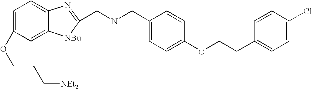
C1=C(OCCC[NEt2])C=C2C(=C1)N=C(CNCC1=CC=C(OCCC3=CC=C(Cl)C=C3)C=C1)[NBu]2
